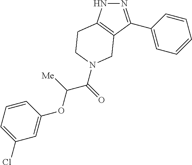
N1N=C(C2=CC=CC=C2)C2=C1CCN(C(C(OC1=CC(Cl)=CC=C1)[Me])=O)C2
